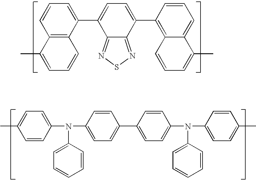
C1=CC=C(C2=CC=C(C3=C4C(=CC=C3)C(C)=CC=C4)C3=NSN=C23)C2=C1C(C)=CC=C2.CC1=CC=C(N(C2=CC=CC=C2)C2=CC=C(C3=CC=C(N(C4=CC=CC=C4)C4=CC=C(C)C=C4)C=C3)C=C2)C=C1
